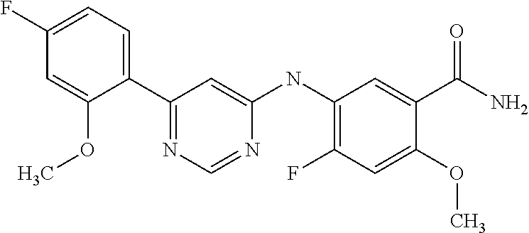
C1(C2=CC=C(F)C=C2OC)=NC=NC(NC2=C(F)C=C(OC)C(C(=O)N)=C2)=C1
